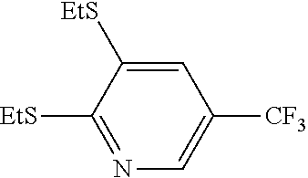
C1=C([EtS])C([EtS])=NC=C1[CF3]
